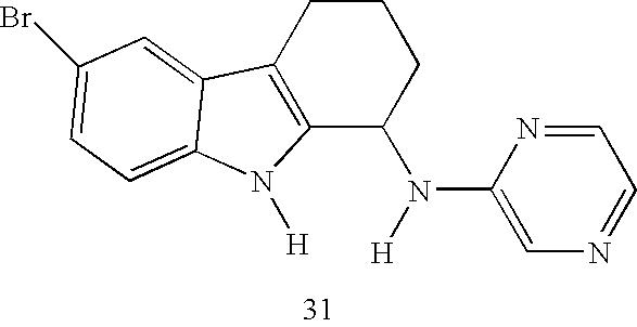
C12=C(CCCC1N(C1=CN=CC=N1)[H])C1=CC(Br)=CC=C1N2[H]
